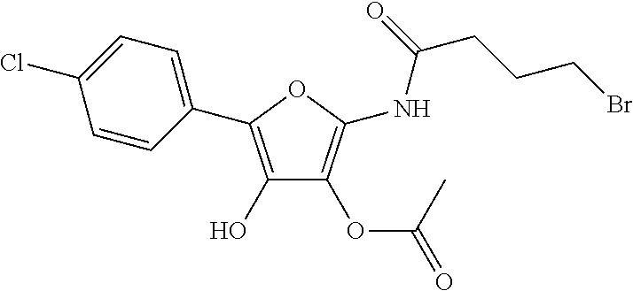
C1(O)=C(C2=CC=C(Cl)C=C2)OC(NC(CCCBr)=O)=C1OC(=O)C
